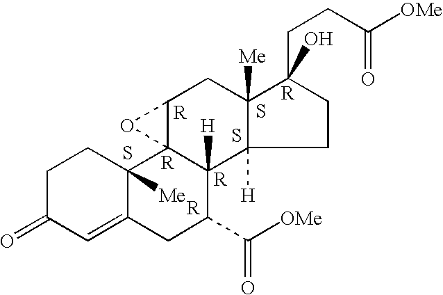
C1C(=O)C=C2C([Me])(C1)C13C([H])(C(C([OMe])=O)C2)C2([H])C([Me])(CC1O3)C(O)(CCC([OMe])=O)CC2.S.S.S
